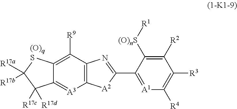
[A1]1=C(C2=NC3=C([A2]2)[A3]=C2C(=C3[R9])[(O)qS]C([R17a])([R17b])C2([R17c])[R17d])C([(O)nS][R1])=C([R2])C([R3])=C1[R4]
